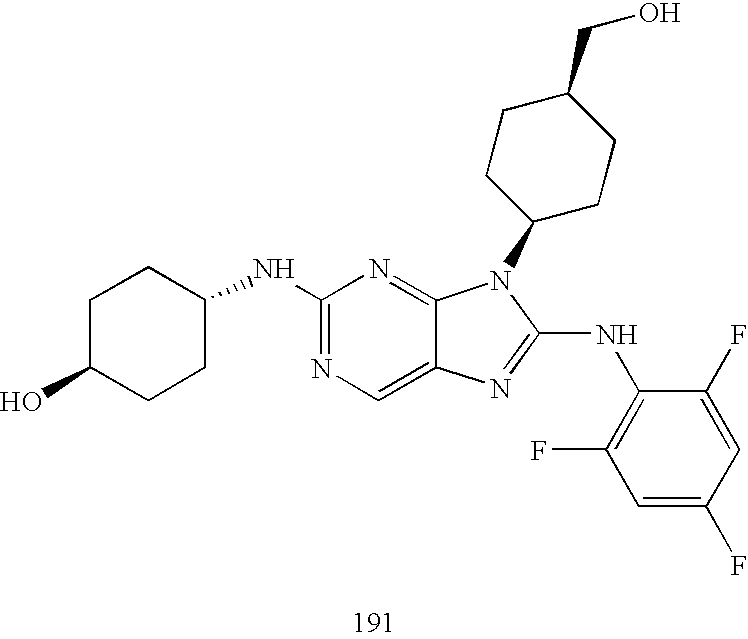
C1(NC2CCC(O)CC2)=NC=C2C(=N1)N(C1CCC(CO)CC1)C(NC1=C(F)C=C(F)C=C1F)=N2
